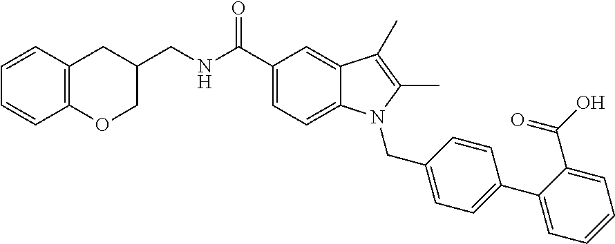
C1(CNC(C2=CC=C3C(=C2)C(C)=C(C)N3CC2=CC=C(C3=CC=CC=C3C(=O)O)C=C2)=O)CC2=C(OC1)C=CC=C2
